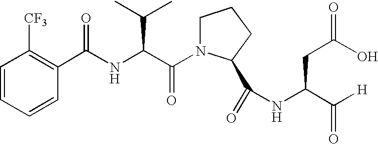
C1=CC=CC([CF3])=C1C(NC(C(N1CCCC1C(=O)NC(CC(O)=O)C([H])=O)=O)C(C)C)=O
